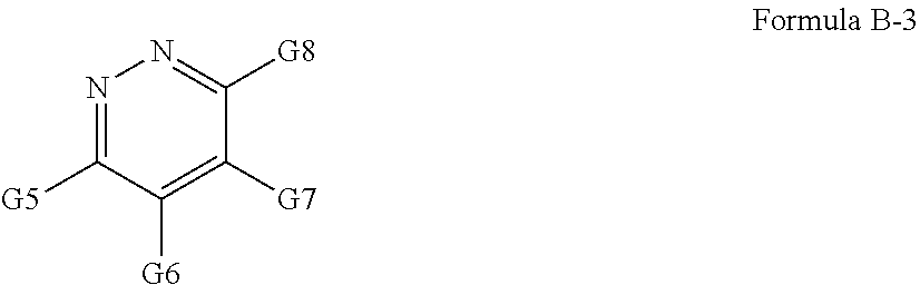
N1=C([G5])C([G6])=C([G7])C([G8])=N1
